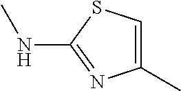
C1(C)=CSC(NC)=N1
